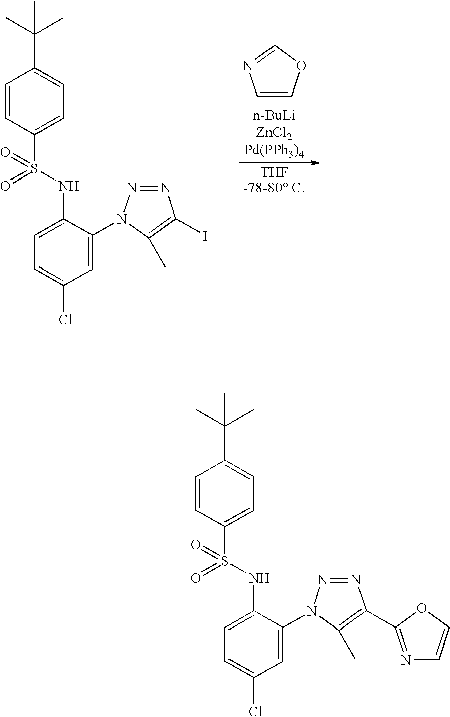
[THF-78-80 C].C1=COC=N1.C1=CC(S(NC2=CC=C(Cl)C=C2N2N=NC(I)=C2C)(=O)=O)=CC=C1C(C)(C)C.C1=CC(S(NC2=CC=C(Cl)C=C2N2N=NC(C3=NC=CO3)=C2C)(=O)=O)=CC=C1C(C)(C)C
